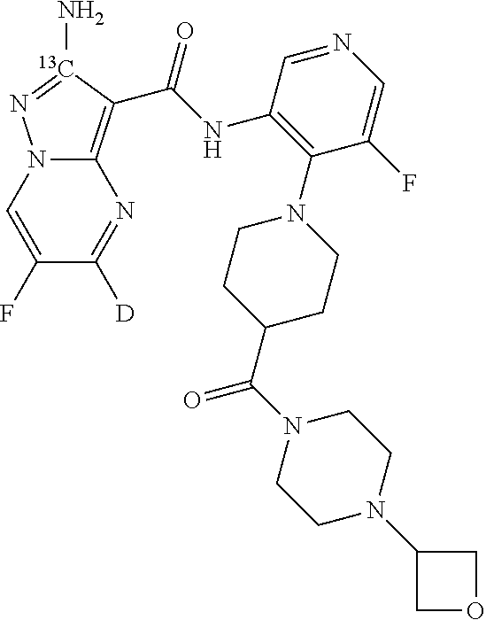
N12C(=C(C(NC3=C(N4CCC(C(N5CCN(C6COC6)CC5)=O)CC4)C(F)=CN=C3)=O)[13C](N)=N1)N=C([D])C(F)=C2
